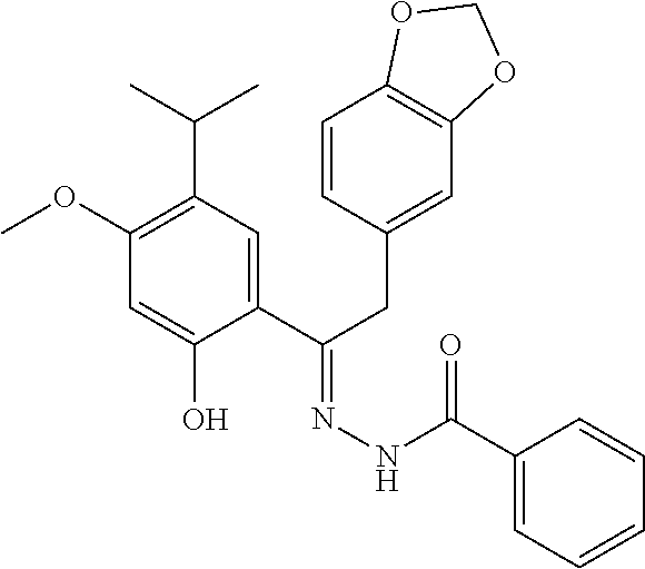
C1(OC)=C(C(C)C)C=C(C(CC2=CC3=C(C=C2)OCO3)=NNC(C2=CC=CC=C2)=O)C(O)=C1
